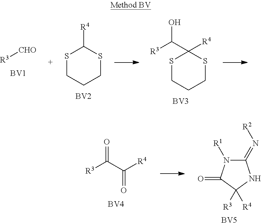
[R3][CHO].[BV1].S1CCCSC1[R4].[BV2].S1CCCSC1([R4])C([R3])O.[BV3].[BV4].O=C(C([R4])=O)[R3].C1(=N[R2])N([R1])C(=O)C([R3])([R4])N1.[BV5]
